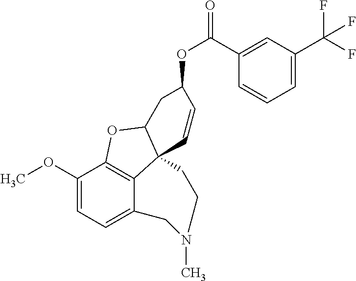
C1(OC)=CC=C2C3=C1OC1C3(C=CC(OC(=O)C3=CC(C(F)(F)F)=CC=C3)C1)CCN(C)C2
